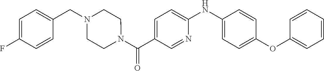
N(C1=CC=C(C(N2CCN(CC3=CC=C(F)C=C3)CC2)=O)C=N1)C1=CC=C(OC2=CC=CC=C2)C=C1
